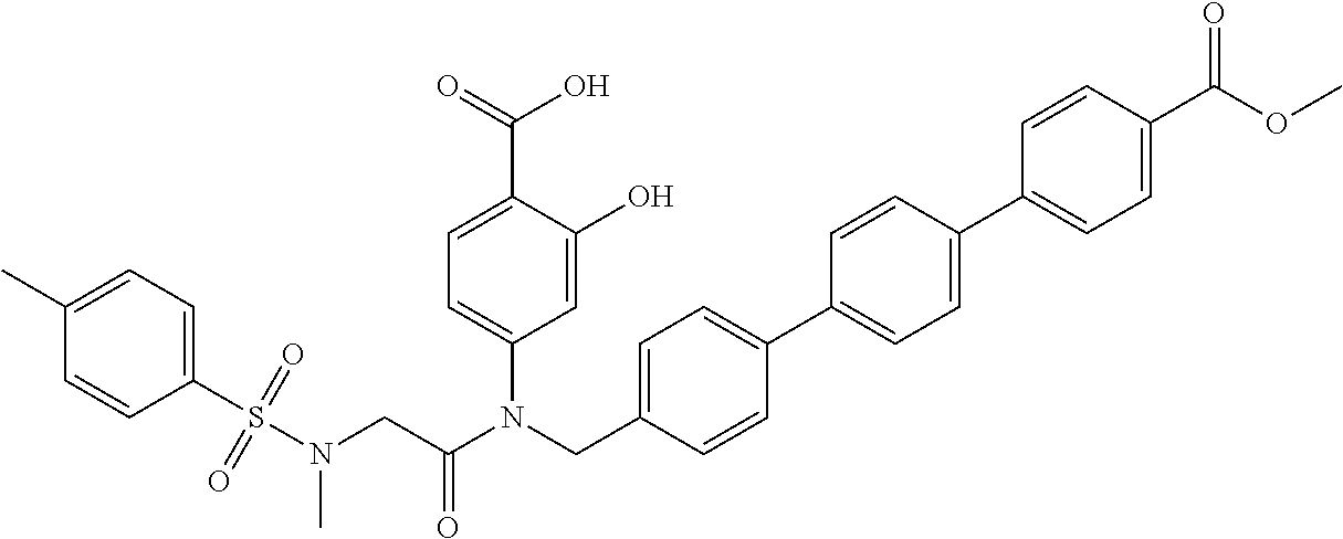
C1=C(O)C(C(=O)O)=CC=C1N(CC1=CC=C(C2=CC=C(C3=CC=C(C(OC)=O)C=C3)C=C2)C=C1)C(CN(S(C1=CC=C(C)C=C1)(=O)=O)C)=O
